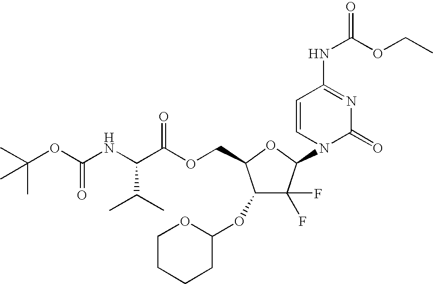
C1(OC2OCCCC2)C(F)(F)C(N2C(=O)N=C(NC(OCC)=O)C=C2)OC1COC(C(NC(OC(C)(C)C)=O)C(C)C)=O
